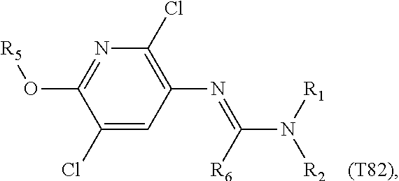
C1(Cl)=CC(N=C(N([R1])[R2])[R6])=C(Cl)N=C1O[R5]
